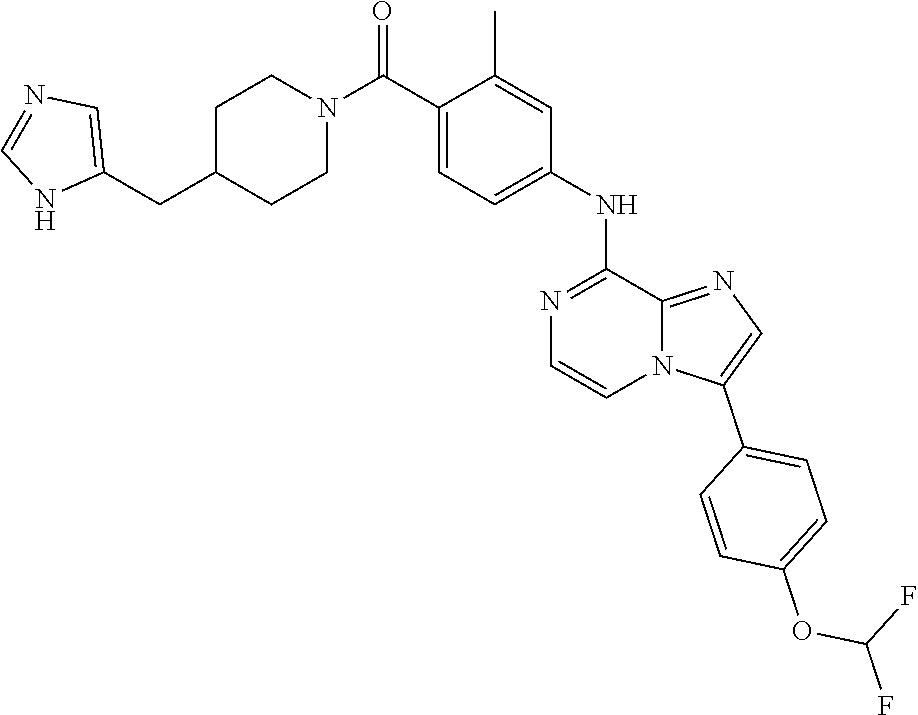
C1=NC=C(CC2CCN(C(C3=CC=C(NC4=NC=CN5C4=NC=C5C4=CC=C(OC(F)F)C=C4)C=C3C)=O)CC2)N1
